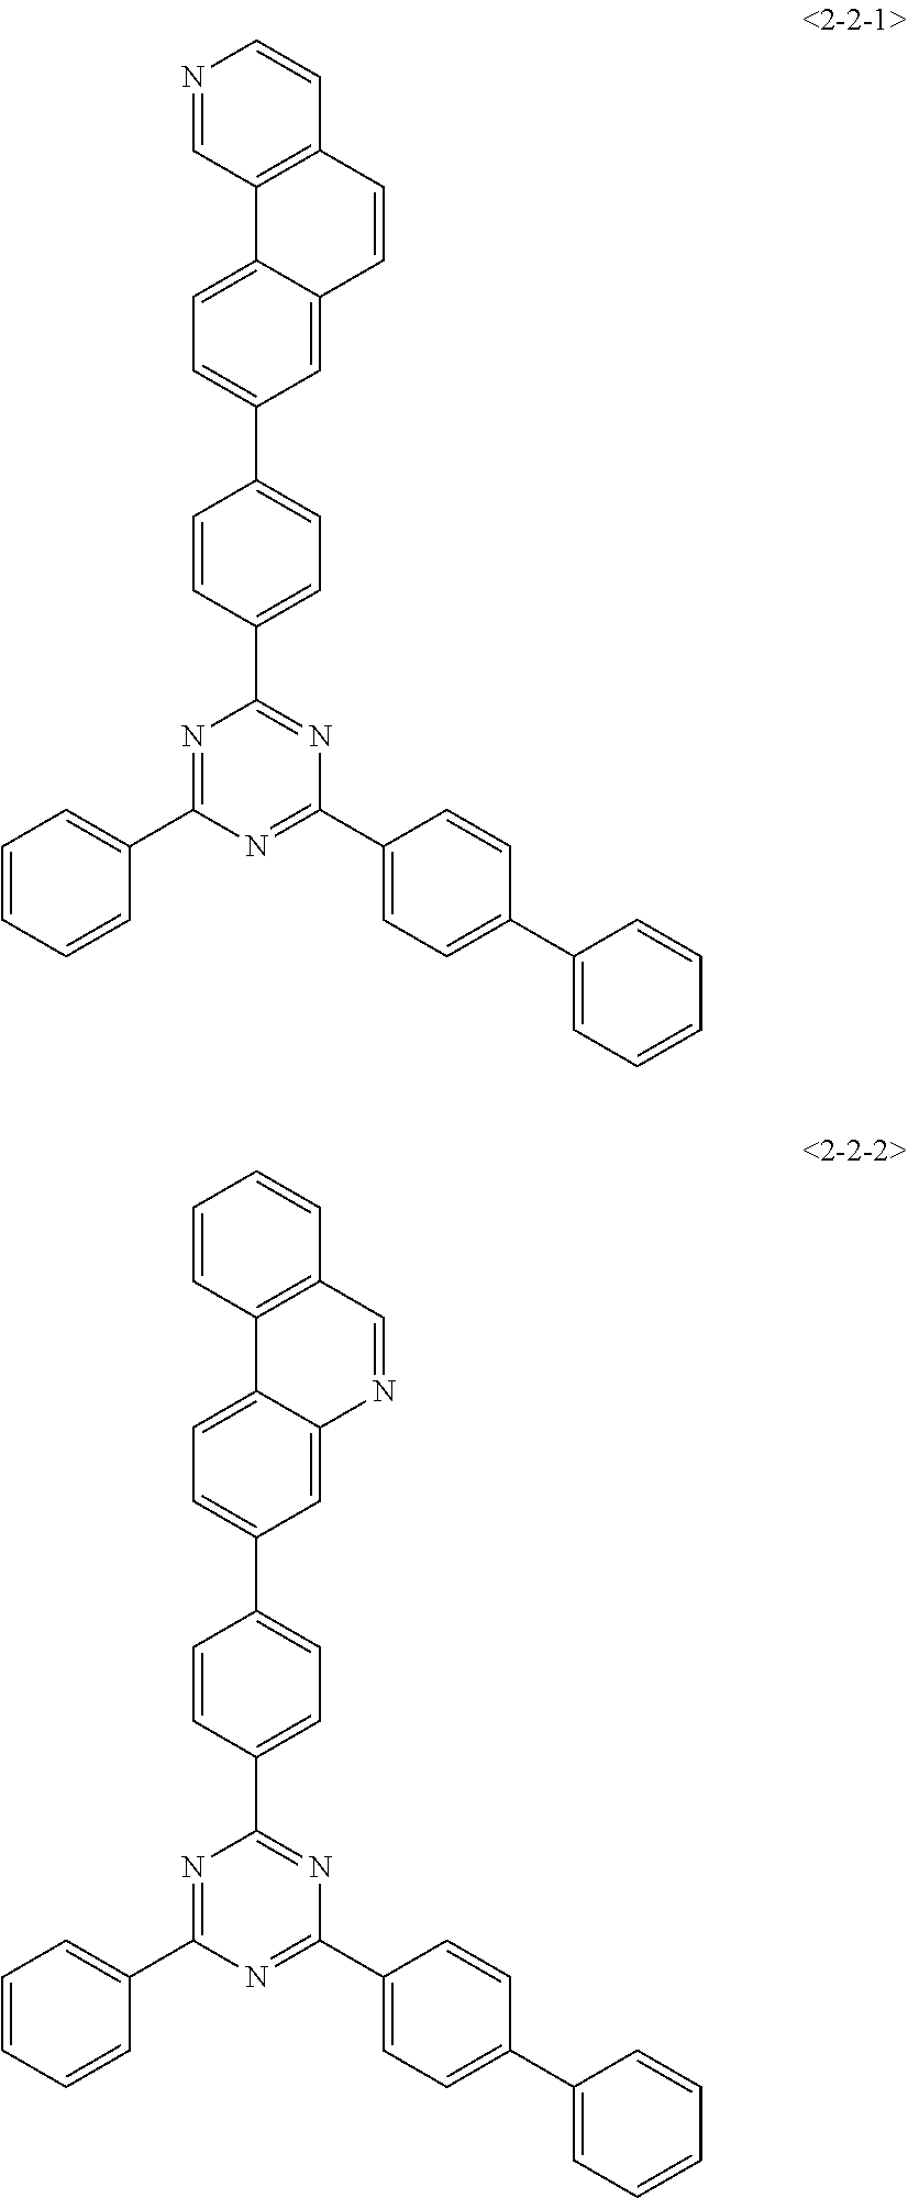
N1=C(C2=CC=CC=C2)N=C(C2=CC=C(C3=CC=CC=C3)C=C2)N=C1C1=CC=C(C2=CC=C3C(=C2)C=CC2=C3C=NC=C2)C=C1.N1=C(C2=CC=CC=C2)N=C(C2=CC=C(C3=CC=CC=C3)C=C2)N=C1C1=CC=C(C2=CC=C3C(=C2)N=CC2=C3C=CC=C2)C=C1
